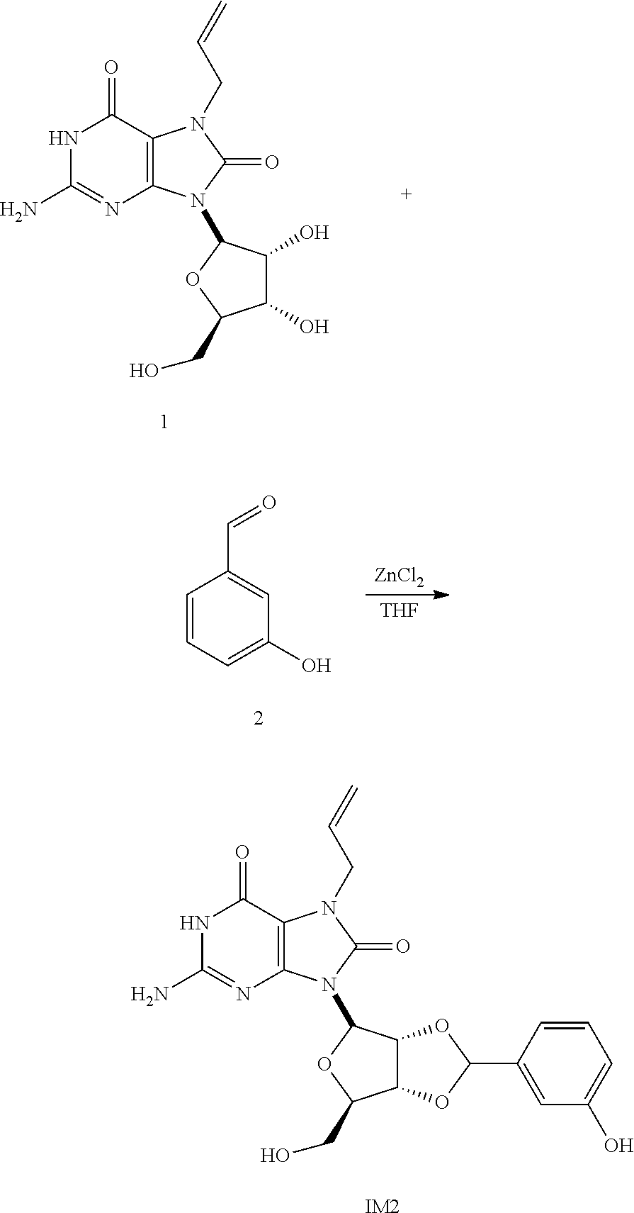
N1C(N)=NC2=C(C1=O)N(CC=C)C(=O)N2C1C(O)C(O)C(CO)O1.C1=CC=C(O)C=C1C=O.[ZnCl2].[THF].N1C(N)=NC2=C(C1=O)N(CC=C)C(=O)N2C1C2C(C(CO)O1)OC(C1=CC(O)=CC=C1)O2.[IM2]
